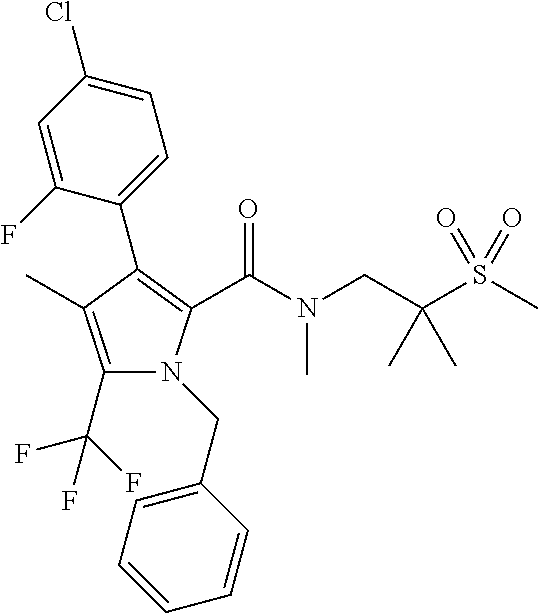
C1(C2=C(C(=O)N(C)CC(S(C)(=O)=O)(C)C)N(CC3=CC=CC=C3)C(C(F)(F)F)=C2C)=CC=C(Cl)C=C1F
